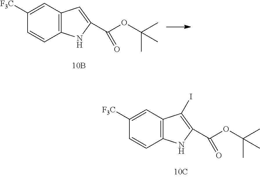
C12=C(C=C([F3C])C=C1)C(I)=C(C(OC(C)(C)C)=O)N2.C12=C(C=C([F3C])C=C1)C=C(C(OC(C)(C)C)=O)N2
